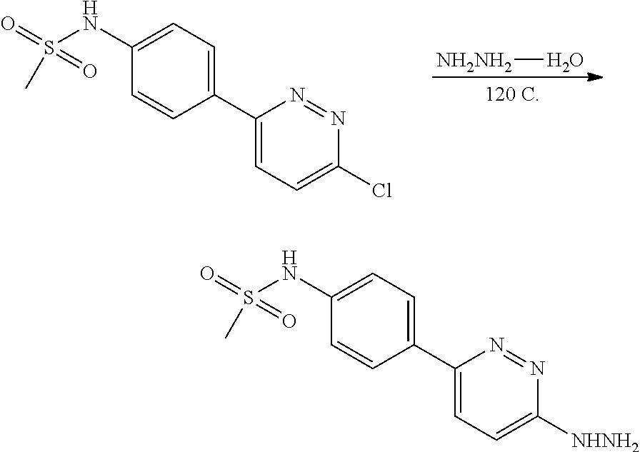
C1(NS(=O)(=O)C)=CC=C(C2=CC=C(Cl)N=N2)C=C1.[NH2NH2]O.C1(NS(=O)(=O)C)=CC=C(C2=CC=C([NHNH2])N=N2)C=C1
